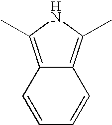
C1=CC=CC2=C(C)NC(C)=C12
